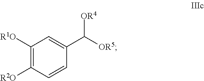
C1([R1O])=C([R2O])C=CC(C([OR4])[OR5])=C1
